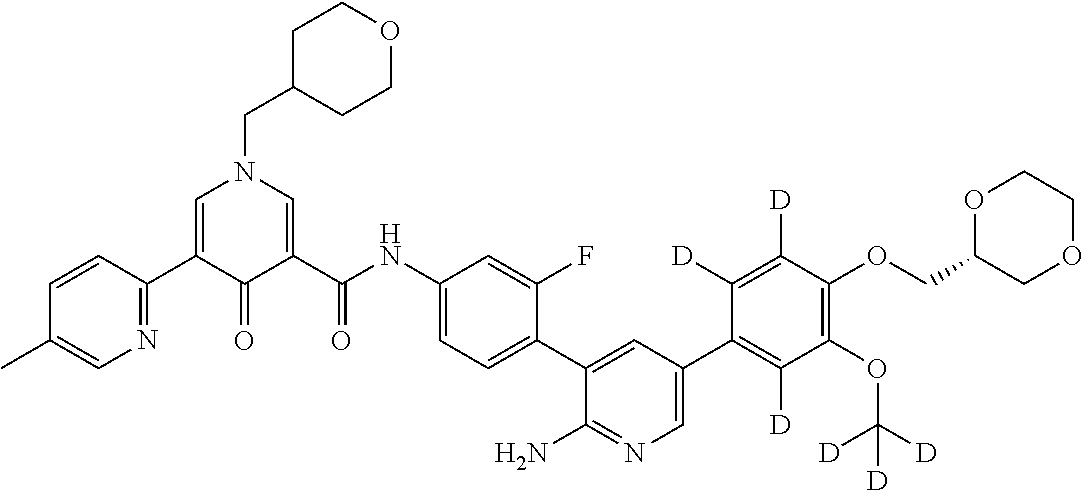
C1=CC(C2=CN(CC3CCOCC3)C=C(C(NC3=CC=C(C4=CC(C5=C([D])C(OC([D])([D])[D])=C(OCC6OCCOC6)C([D])=C5[D])=CN=C4N)C(F)=C3)=O)C2=O)=NC=C1C
